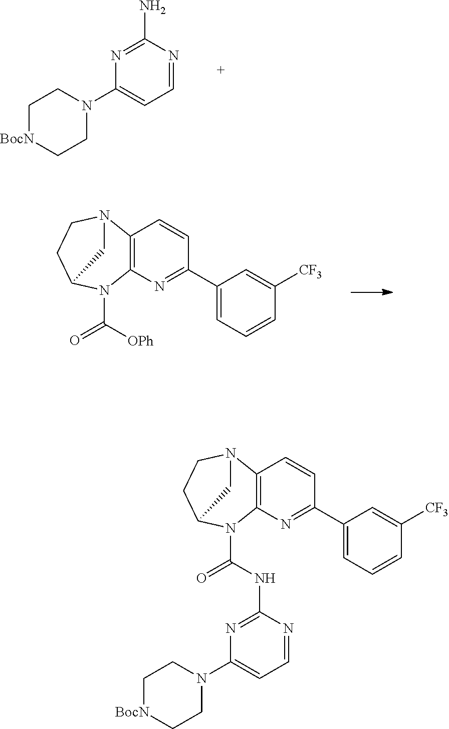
C12=C(N=C(C3=CC=CC([CF3])=C3)C=C1)N(C([OPh])=O)C1CCN2C1.C1=NC(N)=NC(N2CC[BocN]CC2)=C1.C12=C(N=C(C3=CC=CC([CF3])=C3)C=C1)N(C(NC1=NC(N3CC[BocN]CC3)=CC=N1)=O)C1CCN2C1
